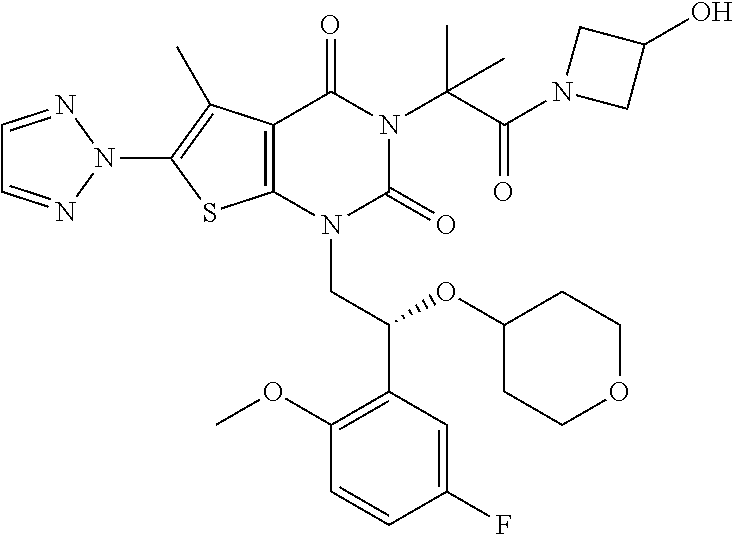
C12=C(N(CC(C3=C(OC)C=CC(F)=C3)OC3CCOCC3)C(=O)N(C(C(N3CC(O)C3)=O)(C)C)C1=O)SC(N1N=CC=N1)=C2C
